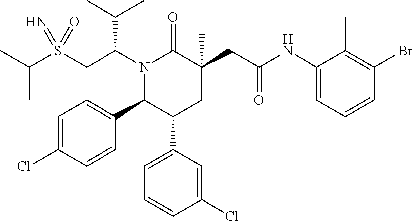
S(CC(N1C(=O)C(CC(=O)NC2=CC=CC(Br)=C2C)(C)CC(C2=CC=CC(Cl)=C2)C1C1=CC=C(Cl)C=C1)C(C)C)(=N)(=O)C(C)C
